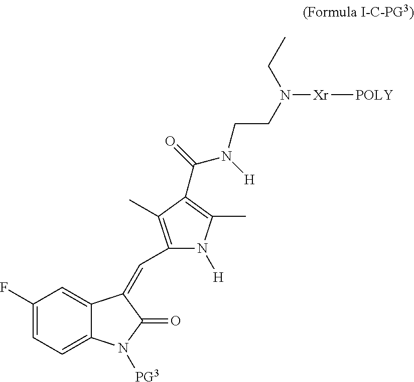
C1(F)=CC=C2C(=C1)C(=CC1=C(C)C(C(=O)N([H])CCN([Xr][POLY])CC)=C(C)N1[H])C(=O)N2[PG3]
